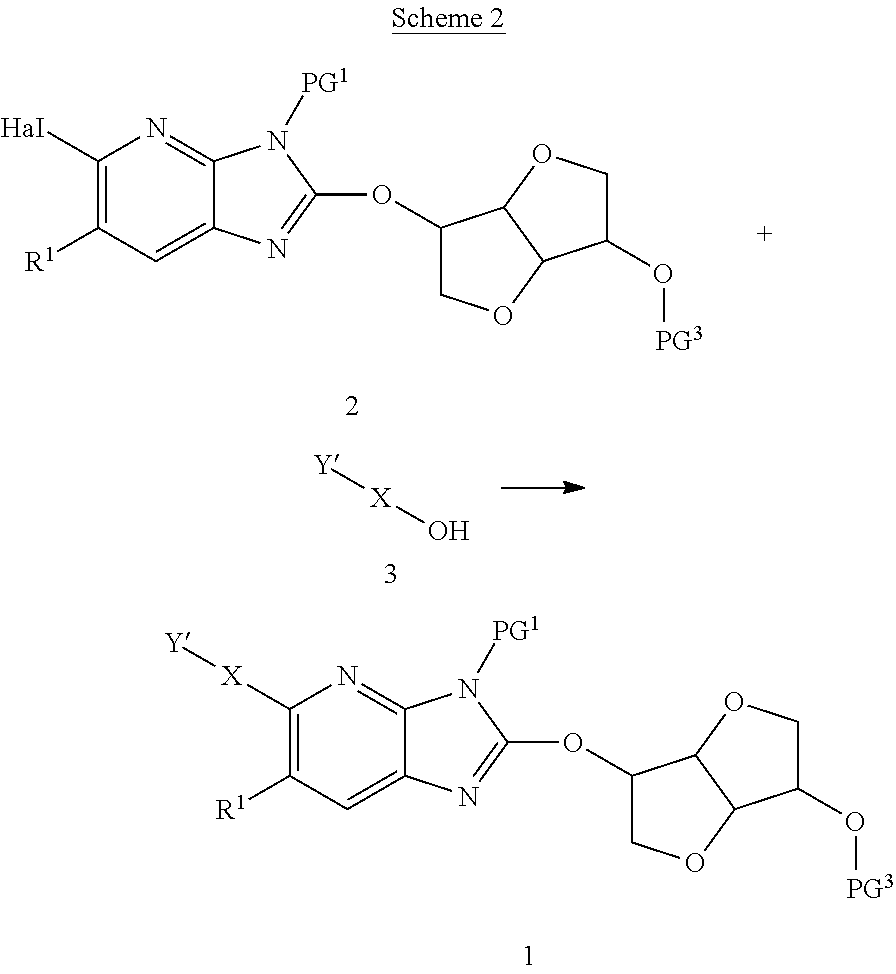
C1([X][Y])=C([R1])C=C2C(=N1)N([PG1])C(OC1COC3C1OCC3O[PG3])=N2.C1([HaI])=C([R1])C=C2C(=N1)N([PG1])C(OC1COC3C1OCC3O[PG3])=N2.[Y][X]O
